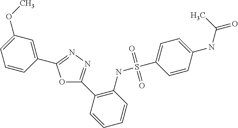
C1=C(OC)C=C(C2=NN=C(C3=C(NS(C4=CC=C(NC(C)=O)C=C4)(=O)=O)C=CC=C3)O2)C=C1
